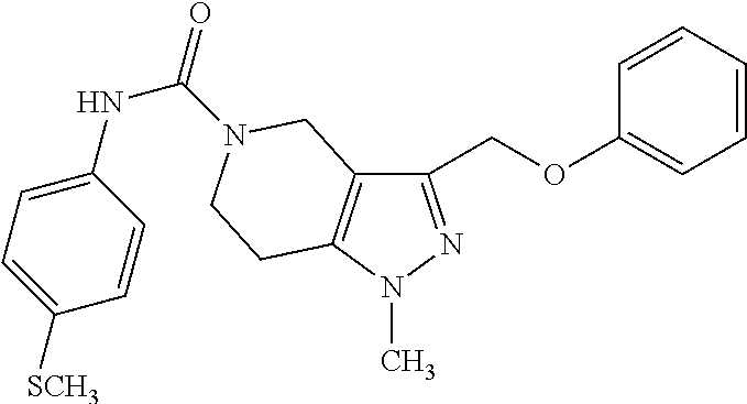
C1(COC2=CC=CC=C2)=NN(C)C2=C1CN(C(=O)NC1=CC=C([SCH3])C=C1)CC2
